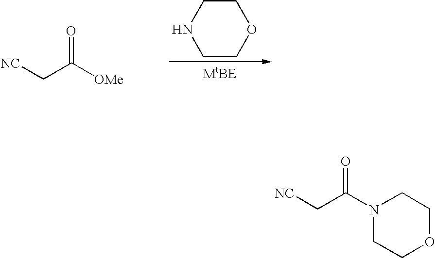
C(C([OMe])=O)[NC].C1COCCN1.N1(C(C[NC])=O)CCOCC1
